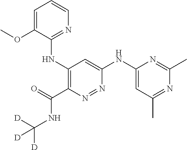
C1=C(OC)C(NC2=C(C(NC([D])([D])[D])=O)N=NC(NC3=CC(C)=NC(C)=N3)=C2)=NC=C1
